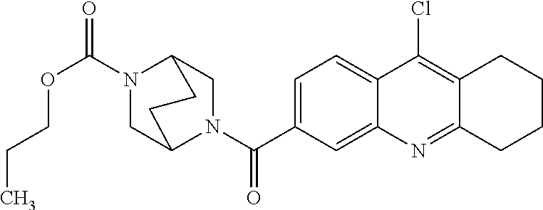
N1(C(OCCC)=O)CC2N(C(=O)C3=CC=C4C(=C3)N=C3C(=C4Cl)CCCC3)CC1CC2
